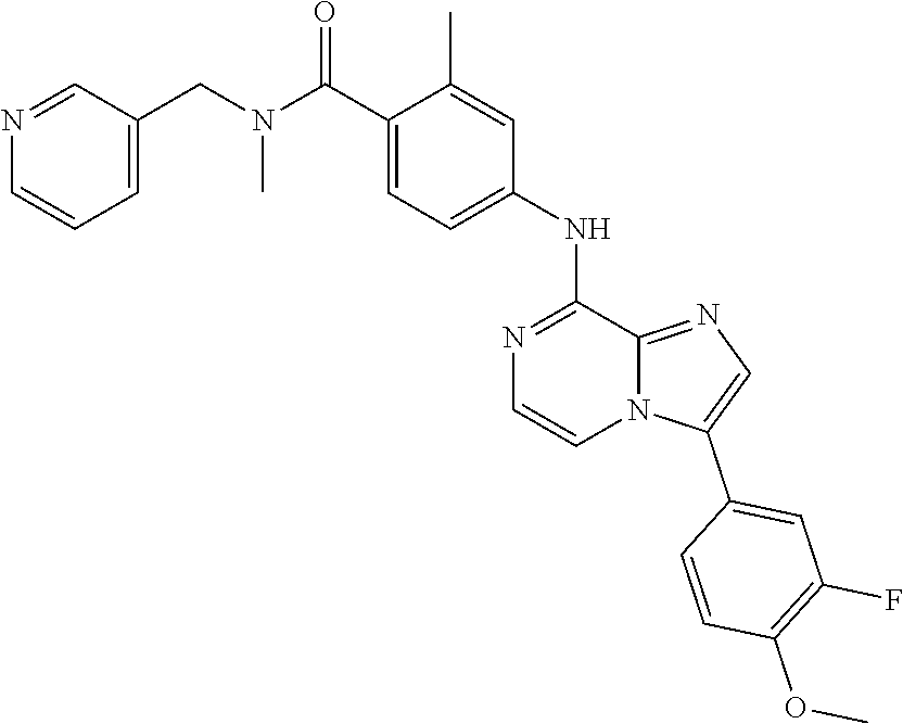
C(C1=CC=C(NC2=NC=CN3C2=NC=C3C2=CC(F)=C(OC)C=C2)C=C1C)(N(CC1=CC=CN=C1)C)=O
